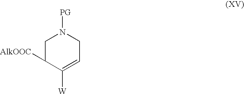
C1C([AlkOOC])C([W])=CCN1[PG]
